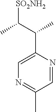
CC(C(C)C1=CN=C(C)C=N1)[SO2NH2]
